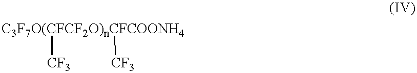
[C3F7O(CFCF2O)nCFCOONH4]([CF3])[CF3]
